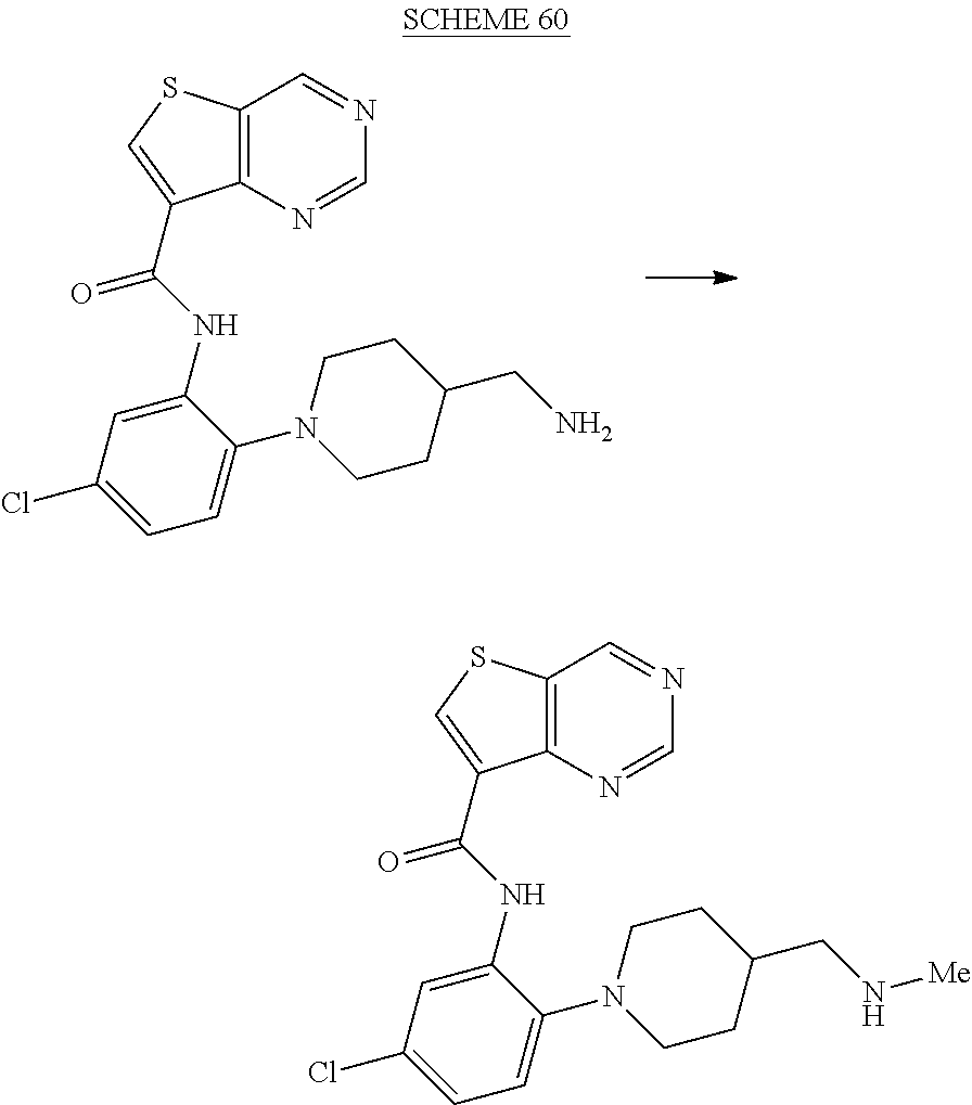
C12=C(N=CN=C1)C(C(NC1=CC(Cl)=CC=C1N1CCC(CN)CC1)=O)=CS2.C12=C(N=CN=C1)C(C(NC1=CC(Cl)=CC=C1N1CCC(CN[Me])CC1)=O)=CS2
